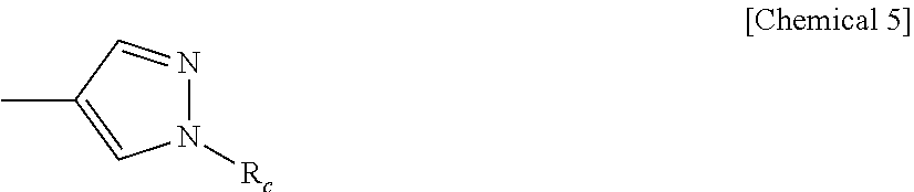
N1([Rc])N=CC(C)=C1
